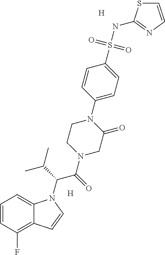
[H].C1=CC(F)=C2C(=C1)N(C(C(N1CC(=O)N(C3=CC=C(S(NC4=NC=CS4)(=O)=O)C=C3)CC1)=O)C(C)C)C=C2.[H]
